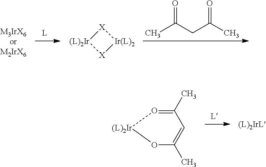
CC(CC(C)=O)=O.[X]1[Ir(L)2][X][(L)2Ir]1.CC1=O[(L)2Ir]OC(C)=C1
